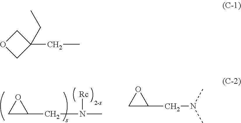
C1C(CN(C)[Rc])O1.C1C(CN(C)C)O1.CCC1(CC)COC1
